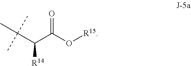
C(C([R14])C(O[R15])=O)(C)(C)C
